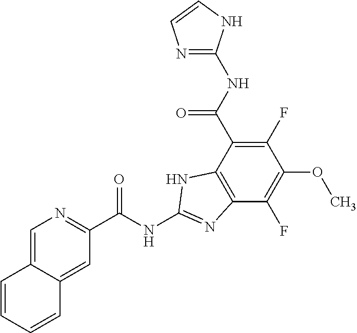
C12=CN=C(C(NC3=NC4=C(C(C(NC5=NC=CN5)=O)=C(F)C(OC)=C4F)N3)=O)C=C1C=CC=C2
